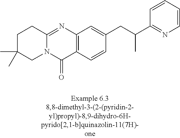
N12C(=NC3=C(C1=O)C=CC(CC(C)C1=NC=CC=C1)=C3)CCC(C)(C)C2
